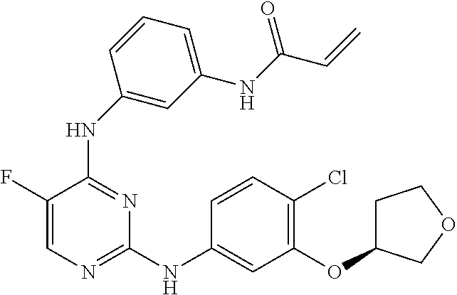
N(C1=NC=C(F)C(NC2=CC(NC(=O)C=C)=CC=C2)=N1)C1=CC(OC2CCOC2)=C(Cl)C=C1
